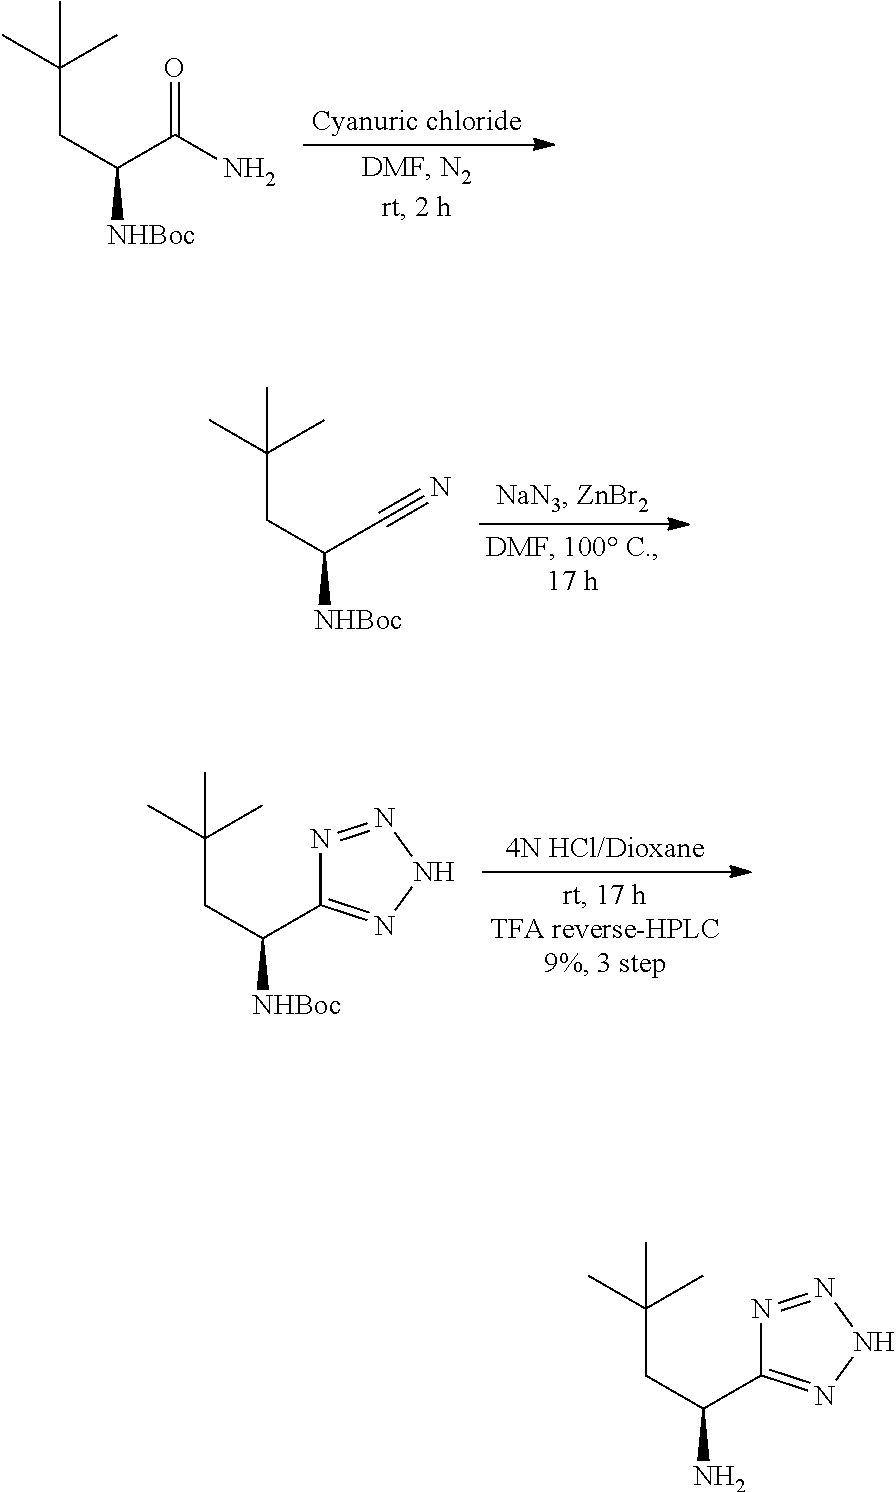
C(CC(C(N)=O)[NHBoc])(C)(C)C.C(CC(C#N)[NHBoc])(C)(C)C.C(CC([NHBoc])C1=NNN=N1)(C)(C)C.C(CC(N)C1=NNN=N1)(C)(C)C
